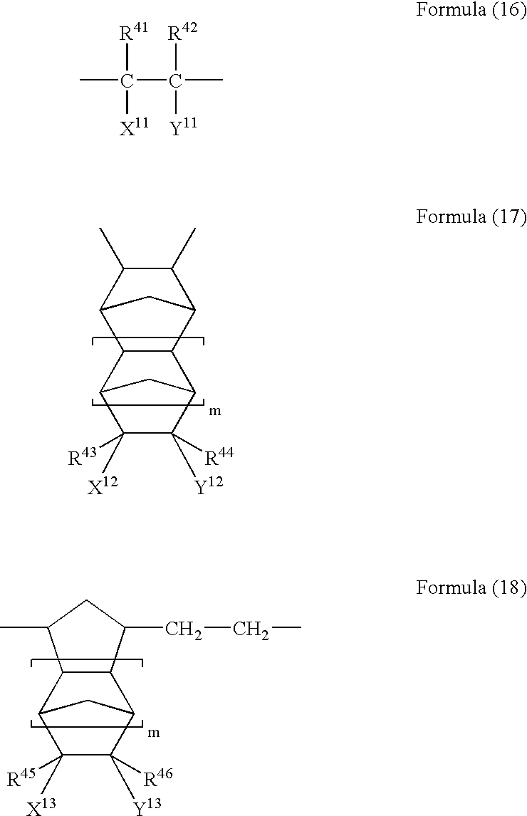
C12C(C3C(C)C(C)C1C3)C1C([Y12])([R44])C([X12])([R43])C2C1.C12C(C3C([Y13])([R46])C([X13])([R45])C1C3)C(CCC)CC2C.CC([R41])([X11])C([R42])([Y11])C
